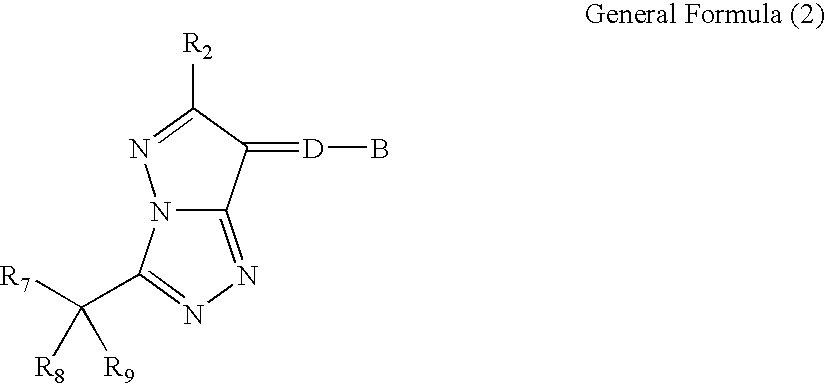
N12C(=NN=C1C([R7])([R8])[R9])C(=[D]B)C([R2])=N2
